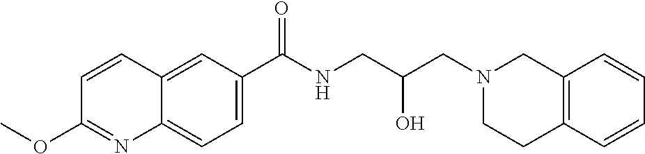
C12=CC(C(NCC(CN3CCC4=C(C3)C=CC=C4)O)=O)=CC=C1N=C(OC)C=C2
